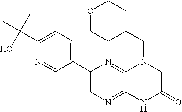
C1(C2=CN=C3C(=N2)N(CC2CCOCC2)CC(=O)N3)=CC=C(C(C)(O)C)N=C1
